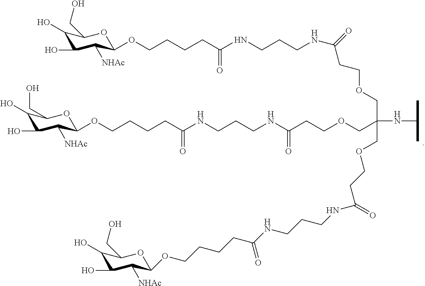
C(CCC(NCCCNC(CCOCC(COCCC(NCCCNC(CCCCOC1C([NHAc])C(O)C(O)C(CO)O1)=O)=O)(NC(C)C)COCCC(NCCCNC(CCCCOC1C([NHAc])C(O)C(O)C(CO)O1)=O)=O)=O)=O)COC1C([NHAc])C(O)C(O)C(CO)O1
